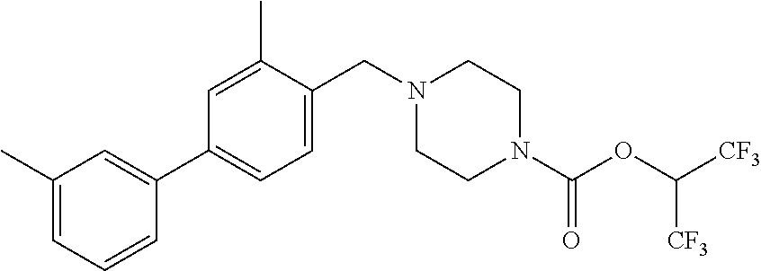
C1=C(CN2CCN(C(OC([CF3])[CF3])=O)CC2)C(C)=CC(C2=CC(C)=CC=C2)=C1
